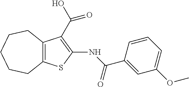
C12=C(C(C(O)=O)=C(NC(C3=CC(OC)=CC=C3)=O)S1)CCCCC2
